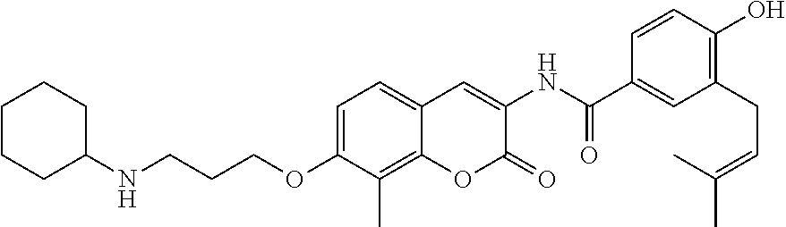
C1=C(OCCCNC2CCCCC2)C(C)=C2C(=C1)C=C(NC(=O)C1=CC(CC=C(C)C)=C(O)C=C1)C(=O)O2
